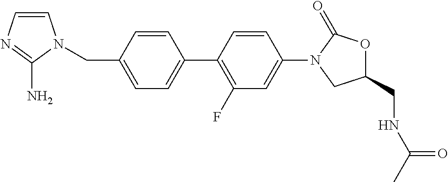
C1(CN2C=CN=C2N)=CC=C(C2=C(F)C=C(N3CC(CNC(C)=O)OC3=O)C=C2)C=C1
